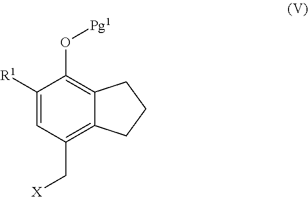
C1([R1])=CC(C[X])=C2C(=C1O[Pg1])CCC2
